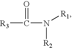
[R3]C(N([R2])[R1])=O
